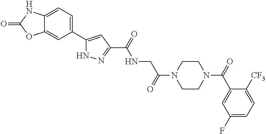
C12=CC(C3=CC(C(=O)NCC(N4CCN(C(=O)C5=CC(F)=CC=C5[CF3])CC4)=O)=NN3)=CC=C1NC(=O)O2
